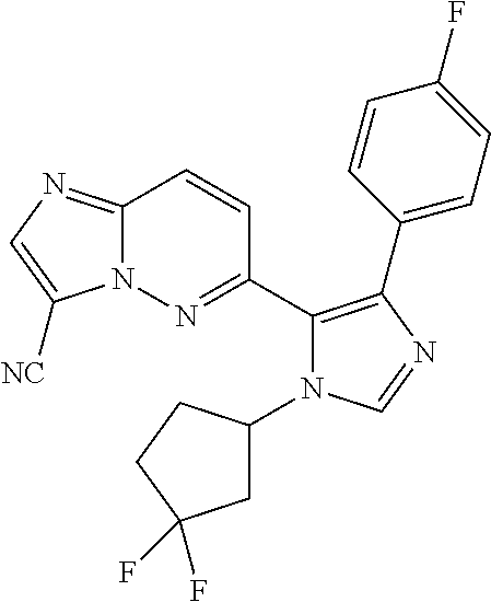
C12=NC=C([NC])N1N=C(C1=C(C3=CC=C(F)C=C3)N=CN1C1CC(F)(F)CC1)C=C2
